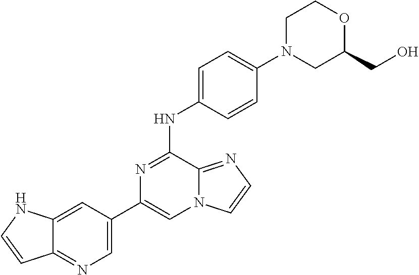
C1(C2=CN=C3C(=C2)NC=C3)=CN2C(=NC=C2)C(NC2=CC=C(N3CC(CO)OCC3)C=C2)=N1
